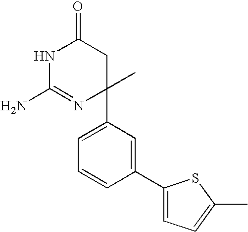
N1C(N)=NC(C)(C2=CC=CC(C3=CC=C(C)S3)=C2)CC1=O
